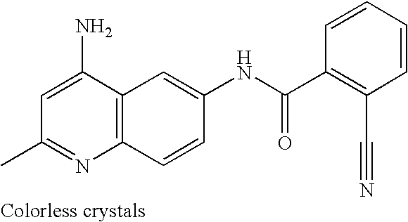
CC1=NC2=C(C(N)=C1)C=C(NC(C1=C(C#N)C=CC=C1)=O)C=C2
